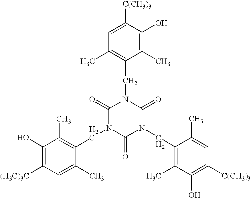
C1([C(CH3)3])=CC(C)=C(CN2C(=O)N(CC3=C(C)C(O)=C([(H3C)3C])C=C3C)C(=O)N(CC3=C(C)C(O)=C([C(CH3)3])C=C3C)C2=O)C(C)=C1O
